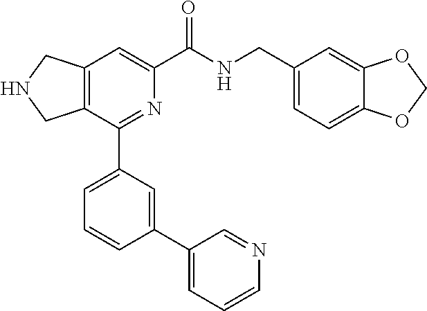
C12=C(C(C3=CC=CC(C4=CC=CN=C4)=C3)=NC(C(NCC3=CC=C4C(=C3)OCO4)=O)=C1)CNC2
